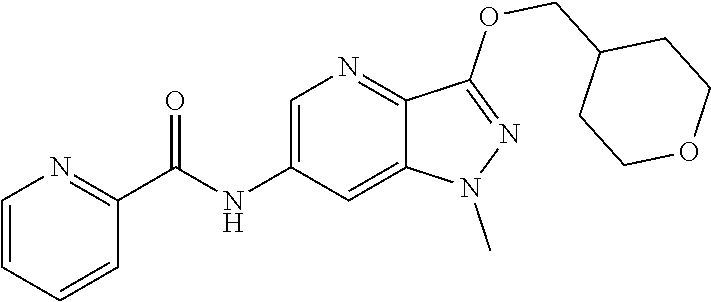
C1=CC=CC(C(NC2=CN=C3C(=C2)N(C)N=C3OCC2CCOCC2)=O)=N1
